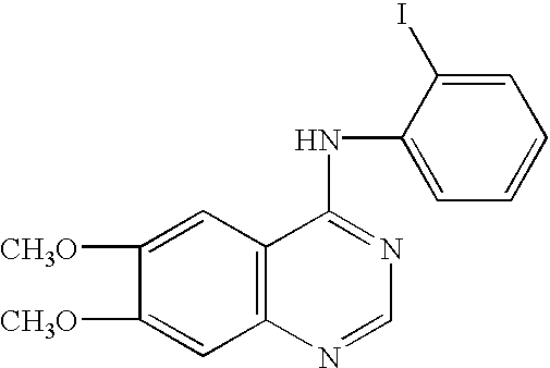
C1([CH3O])=CC2=C(C=C1[CH3O])C(NC1=CC=CC=C1I)=NC=N2
